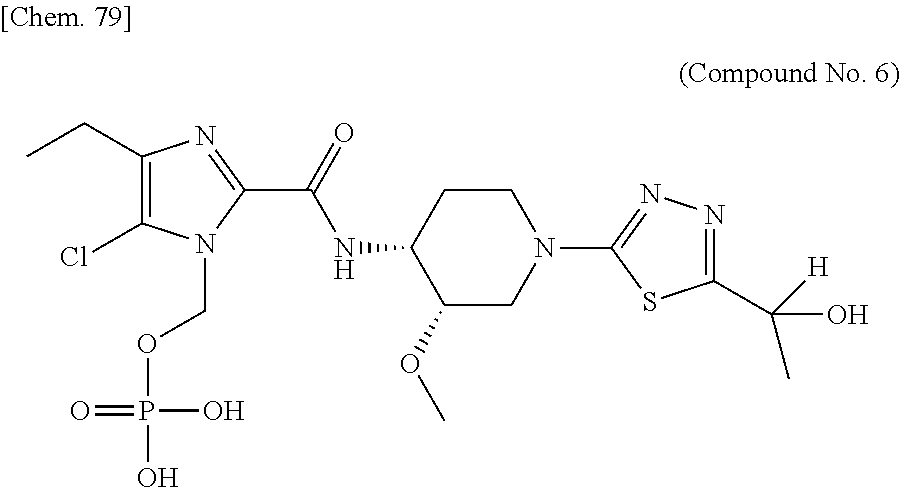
C1(CC)=C(Cl)N(COP(O)(O)=O)C(C(=O)NC2C(OC)CN(C3=NN=C(C(C)(O)[H])S3)CC2)=N1
